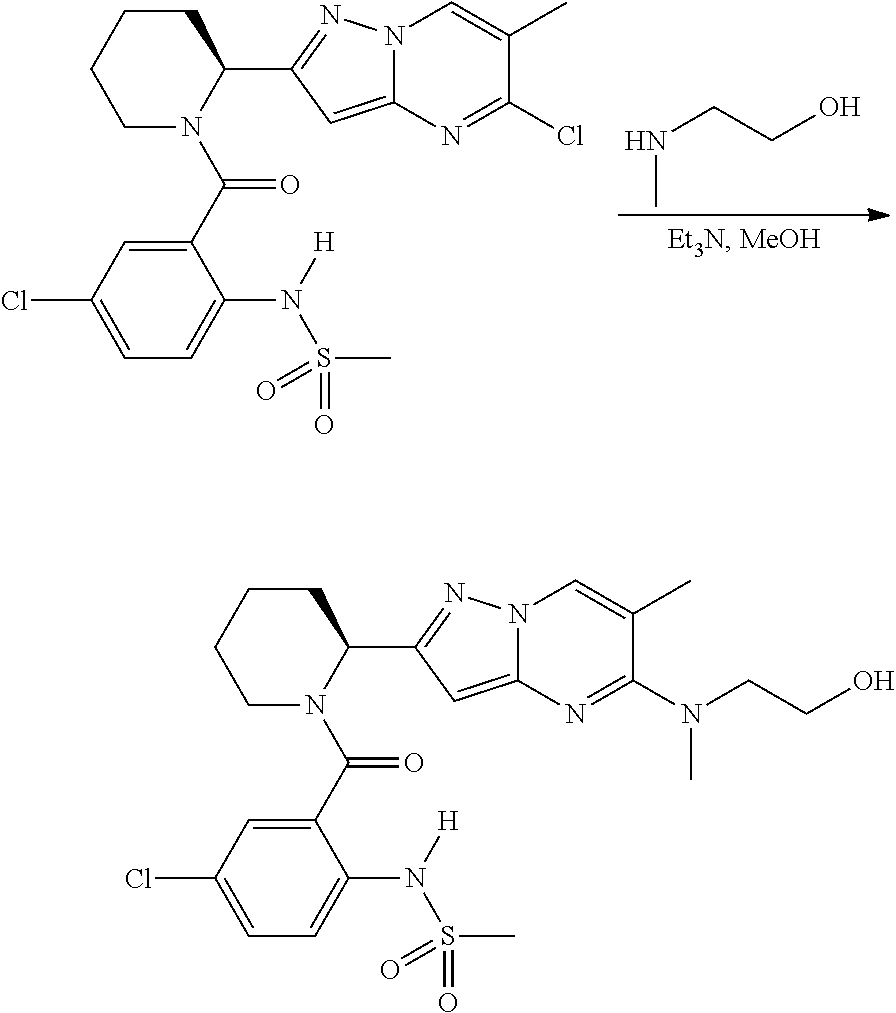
N(CCO)C.C1N(C(C2=CC(Cl)=CC=C2N([H])S(C)(=O)=O)=O)C(C2=NN3C(=C2)N=C(Cl)C(C)=C3)CCC1.C1N(C(C2=CC(Cl)=CC=C2N([H])S(C)(=O)=O)=O)C(C2=NN3C(=C2)N=C(N(CCO)C)C(C)=C3)CCC1
